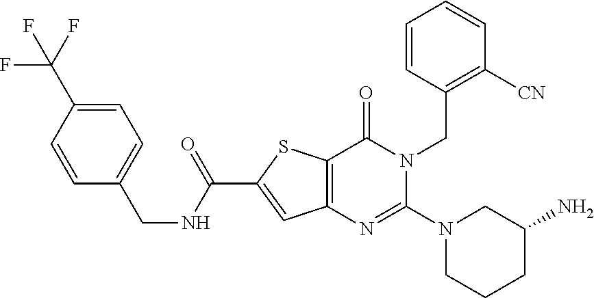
C12=C(SC(C(NCC3=CC=C(C(F)(F)F)C=C3)=O)=C1)C(=O)N(CC1=C([CN])C=CC=C1)C(N1CCCC(N)C1)=N2
